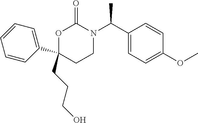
C1(CCCO)(C2=CC=CC=C2)CCN(C(C2=CC=C(OC)C=C2)C)C(=O)O1
